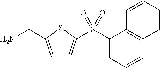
C1=C(CN)SC(S(C2=CC=CC3=C2C=CC=C3)(=O)=O)=C1
